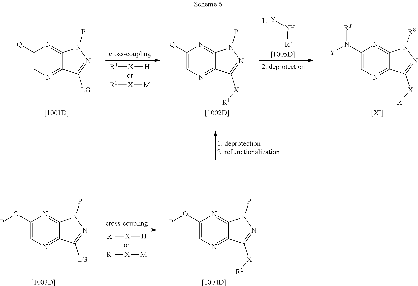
C1([Q])=CN=C2C(=N1)N(P)N=C2[LG].[R1][X][H].[R1][X][M].C1([Q])=CN=C2C(=N1)N(P)N=C2[X][R1].[Y]N[RY].C1(N([Y])[RY])=CN=C2C(=N1)N([R8])N=C2[X][R1].[[XI]].[[1002D]].[[1001D]].C1(OP)=CN=C2C(=N1)N(P)N=C2[LG].[R1][X][H].[R1][X][M].C1(OP)=CN=C2C(=N1)N(P)N=C2[X][R1].[[1004D]].[[1003D]]
